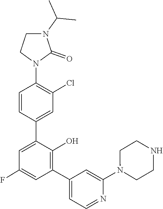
N1(C2=CC(C3=C(O)C(C4=CC(Cl)=C(N5CCN(C(C)C)C5=O)C=C4)=CC(F)=C3)=CC=N2)CCNCC1
